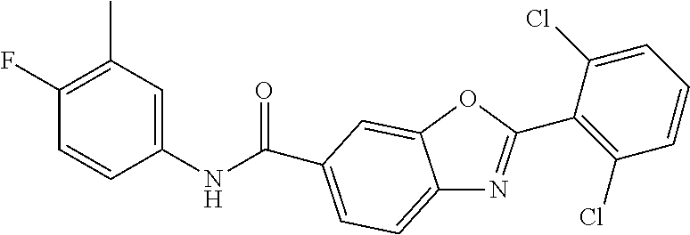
C1(F)=C(C)C=C(NC(=O)C2=CC=C3N=C(C4=C(Cl)C=CC=C4Cl)OC3=C2)C=C1
